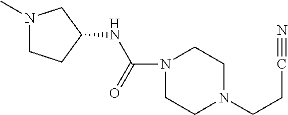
N1(C)CCC(NC(=O)N2CCN(CCC#N)CC2)C1
